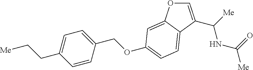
C1=C(C(NC(=O)[Me])[Me])C2=CC=C(OCC3=CC=C(CC[Me])C=C3)C=C2O1
